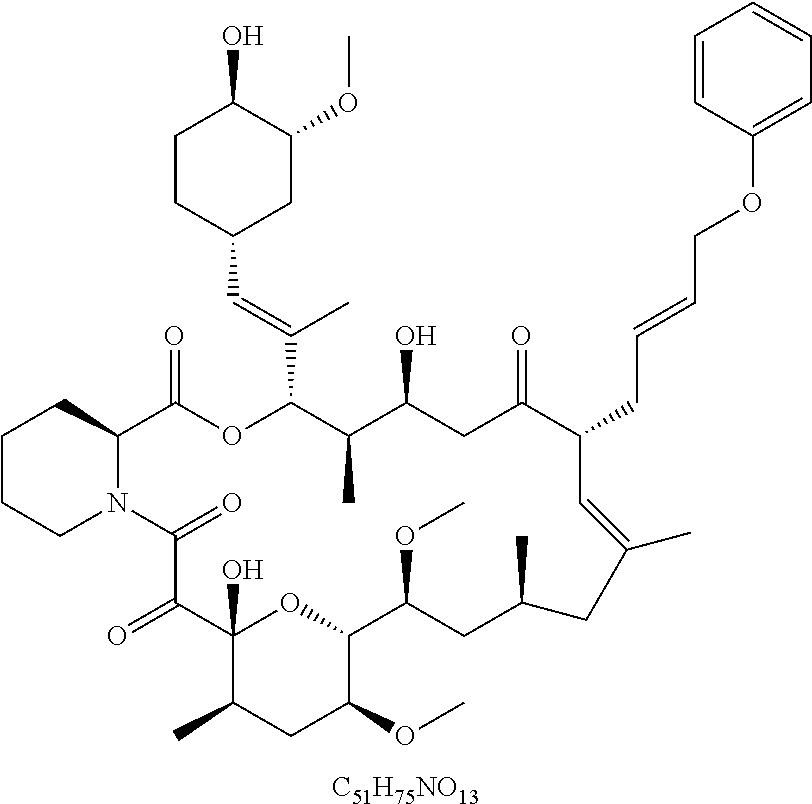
[C51H75NO13].C1CCN2C(C1)C(=O)OC(C(=CC1CC(OC)C(O)CC1)C)C(C)C(O)CC(=O)C(CC=CCOC1=CC=CC=C1)C=C(C)CC(C)CC(OC)C1OC(O)(C(=O)C2=O)C(C)CC1OC
